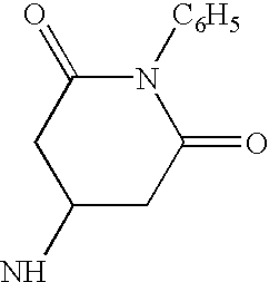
C1(N)CC(=O)N([C6H5])C(=O)C1
